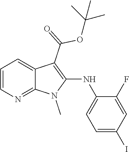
C1=CN=C2C(=C1)C(C(=O)OC(C)(C)C)=C(NC1=CC=C(I)C=C1F)N2C
